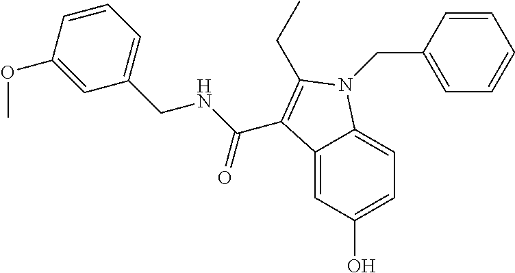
C12=CC(O)=CC=C1N(CC1=CC=CC=C1)C(CC)=C2C(NCC1=CC=CC(OC)=C1)=O
